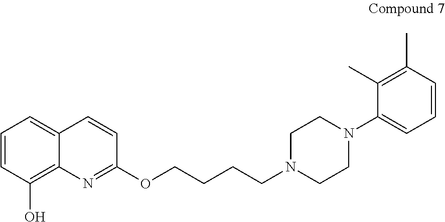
C1=CC(O)=C2C(=C1)C=CC(OCCCCN1CCN(C3=CC=CC(C)=C3C)CC1)=N2
